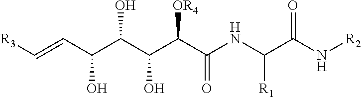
OC(C(C(C(NC(C(N[R2])=O)[R1])=O)[OR4])O)C(C=C[R3])O
